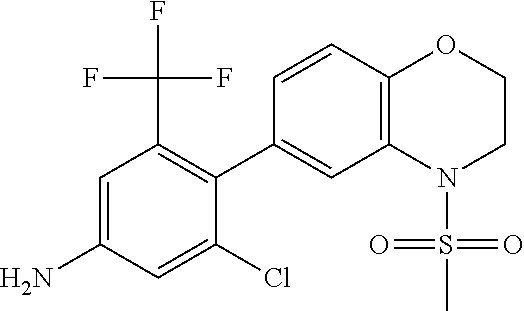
C1=CC2=C(C=C1C1=C(C(F)(F)F)C=C(N)C=C1Cl)N(S(C)(=O)=O)CCO2
